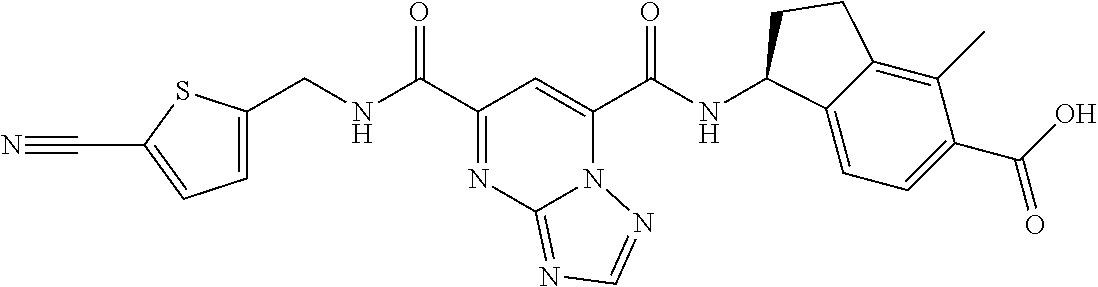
N12C(C(NC3C4=CC=C(C(O)=O)C(C)=C4CC3)=O)=CC(C(NCC3=CC=C(C#N)S3)=O)=NC1=NC=N2
